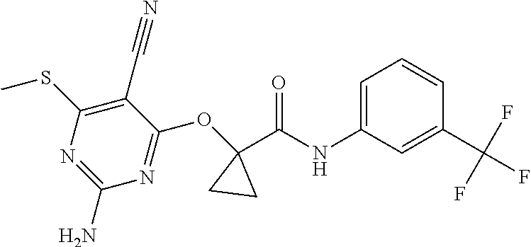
N1=C(N)N=C(OC2(C(NC3=CC=CC(C(F)(F)F)=C3)=O)CC2)C(C#N)=C1SC
